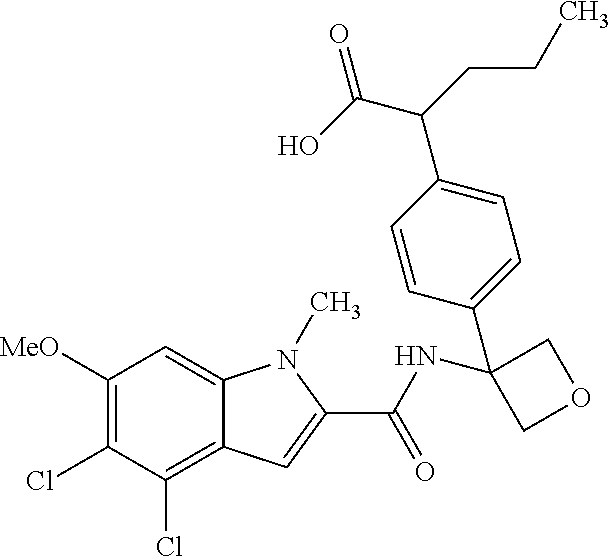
C1([MeO])=C(Cl)C(Cl)=C2C(=C1)N(C)C(C(NC1(C3=CC=C(C(C(O)=O)CCC)C=C3)COC1)=O)=C2
